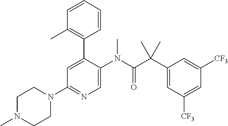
C1N(C)CCN(C2=NC=C(N(C(C(C3=CC([CF3])=CC([CF3])=C3)(C)C)=O)C)C(C3=C(C)C=CC=C3)=C2)C1
